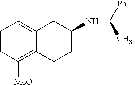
C1=CC([MeO])=C2C(=C1)CC(NC([Ph])C)CC2
